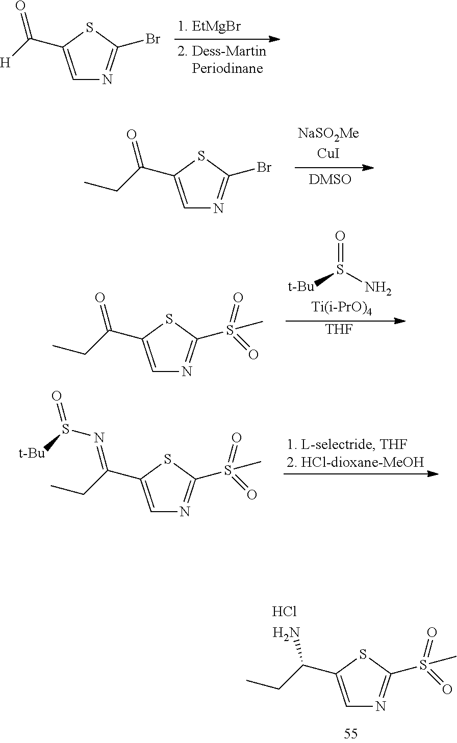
C1=C(C(CC)N)SC(S(=O)(C)=O)=N1.Cl.C1=C(C([H])=O)SC(Br)=N1.C1=C(C(CC)=O)SC(Br)=N1.[t-Bu]S(N)=O.[THF].C1=C(C(CC)=O)SC(S(=O)(C)=O)=N1.C1=C(C(CC)=NS([t-Bu])=O)SC(S(=O)(C)=O)=N1
